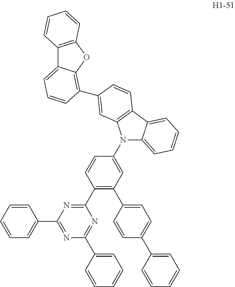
C12=C(OC3=C(C4=CC5=C(C6=CC=CC=C6N5C5=CC(C6=CC=C(C7=CC=CC=C7)C=C6)=C(C6=NC(C7=CC=CC=C7)=NC(C7=CC=CC=C7)=N6)C=C5)C=C4)C=CC=C13)C=CC=C2
